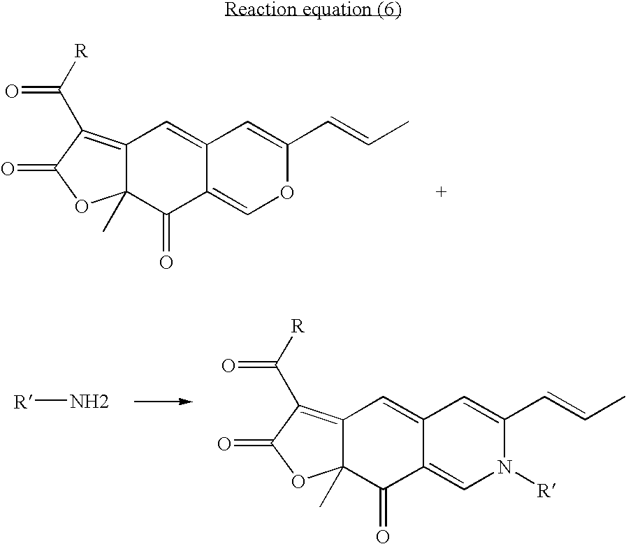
C12=C(C([R])=O)C(=O)OC1(C)C(=O)C1=COC(C=CC)=CC1=C2.[R]N.C12=C(C([R])=O)C(=O)OC1(C)C(=O)C1=CN([R])C(C=CC)=CC1=C2
